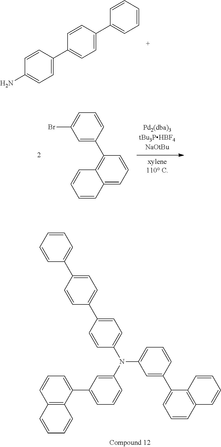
NC1=CC=C(C2=CC=C(C3=CC=CC=C3)C=C2)C=C1.C1=C(C2=CC=CC3=C2C=CC=C3)C=CC=C1N(C1=CC(C2=CC=CC3=C2C=CC=C3)=CC=C1)C1=CC=C(C2=CC=C(C3=CC=CC=C3)C=C2)C=C1.BrC1=CC=CC(C2=C3C(=CC=C2)C=CC=C3)=C1
